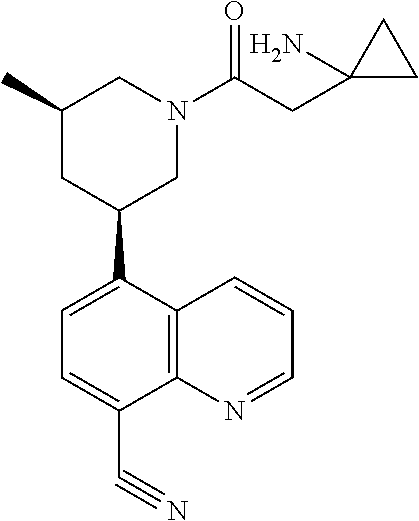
C1(C2CN(C(CC3(N)CC3)=O)CC(C)C2)=CC=C(C#N)C2=C1C=CC=N2
